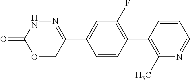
N1C(=O)OCC(C2=CC(F)=C(C3=C(C)N=CC=C3)C=C2)=N1
